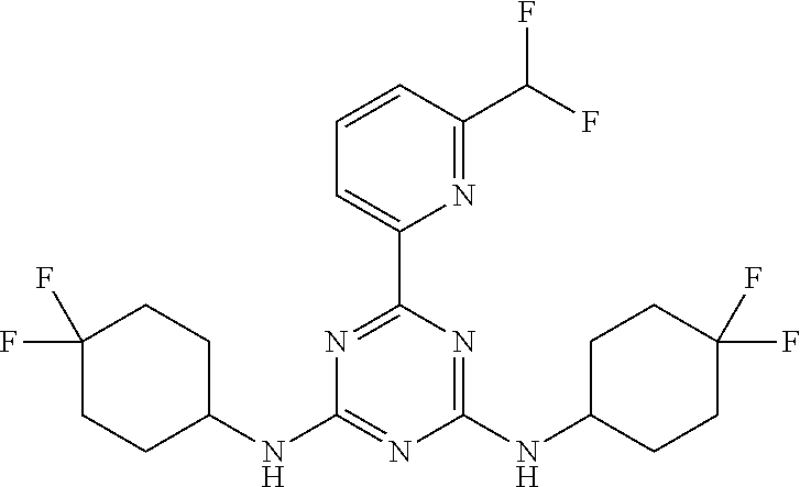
N1=C(C(F)F)C=CC=C1C1=NC(NC2CCC(F)(F)CC2)=NC(NC2CCC(F)(F)CC2)=N1
